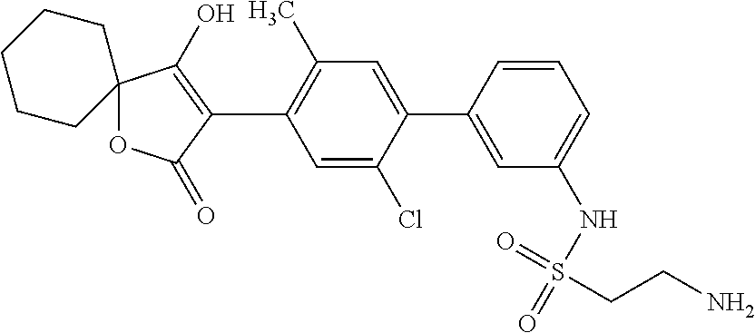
O1C(=O)C(C2=C(C)C=C(C3=CC(NS(=O)(=O)CCN)=CC=C3)C(Cl)=C2)=C(O)C12CCCCC2
